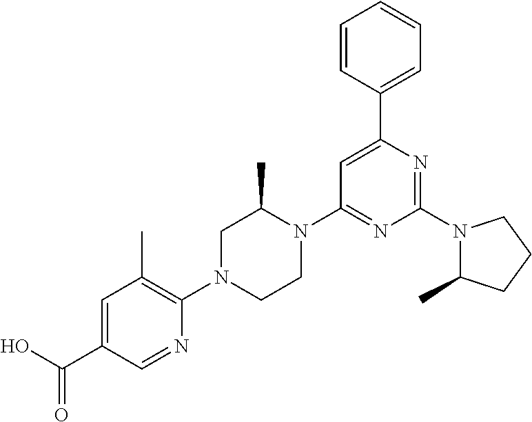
OC(C1=CC(C)=C(N2CCN(C3=NC(N4C(C)CCC4)=NC(C4=CC=CC=C4)=C3)C(C)C2)N=C1)=O
